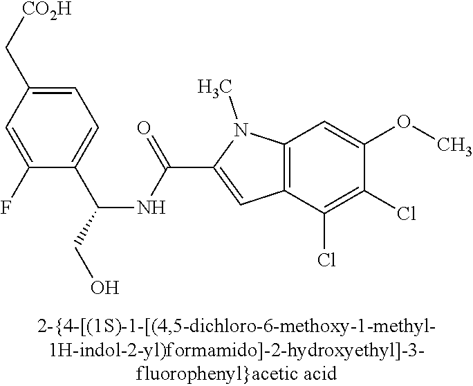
C1(F)=CC(C[CO2H])=CC=C1C(NC(C1=CC2=C(N1C)C=C(OC)C(Cl)=C2Cl)=O)CO
